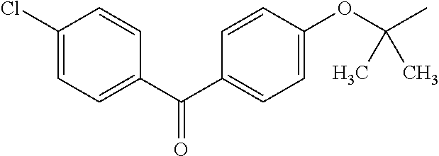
C1(Cl)=CC=C(C(=O)C2=CC=C(OC(C)(C)C)C=C2)C=C1
